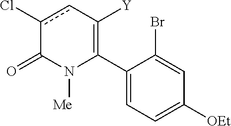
C1(C2=C([Y])cc(Cl)C(=O)N2[Me])=CC=C([OEt])C=C1Br
